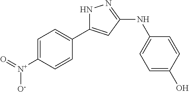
C1=C([N+](=O)[O-])C=CC(C2=CC(NC3=CC=C(O)C=C3)=NN2)=C1
